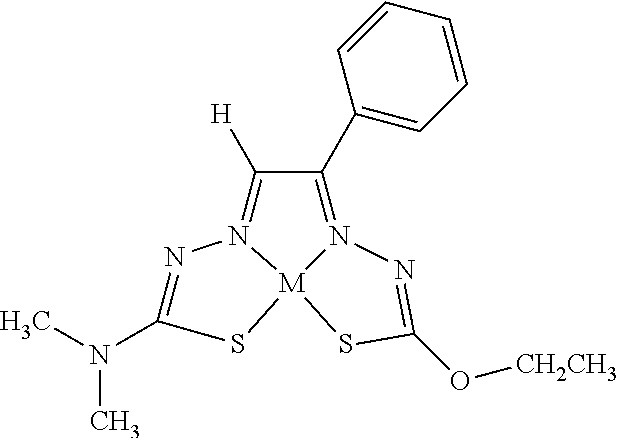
N1=C(N(C)C)S[M]23N1=C([H])C(C1=CC=CC=C1)=N2N=C(O[CH2CH3])S3
